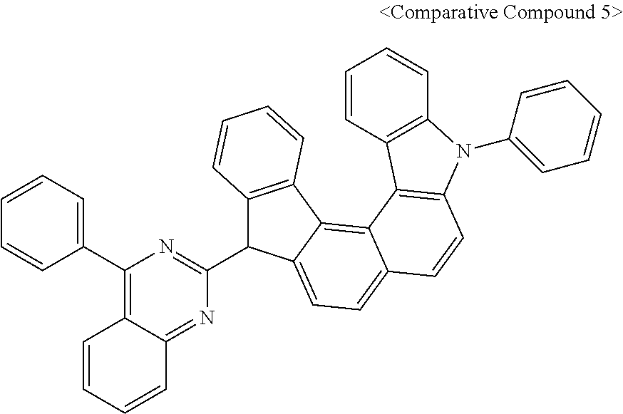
C1(C2=CC=CC=C2)=C2C(=NC(C3C4=C(C5=C6C(=CC=C35)C=CC3=C6C5=C(N3C3=CC=CC=C3)C=CC=C5)C=CC=C4)=N1)C=CC=C2
